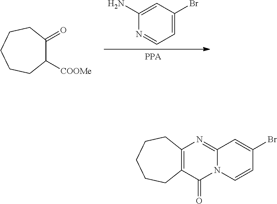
[PPA].N1=CC=C(Br)C=C1N.C1([COOMe])C(=O)CCCCC1.N12C(=NC3=C(C1=O)CCCCC3)C=C(Br)C=C2
